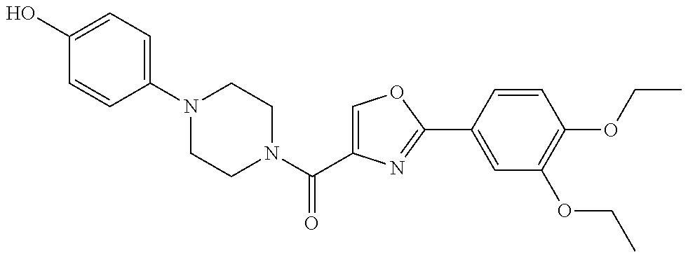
N1(C(C2=COC(C3=CC(OCC)=C(OCC)C=C3)=N2)=O)CCN(C2=CC=C(O)C=C2)CC1
